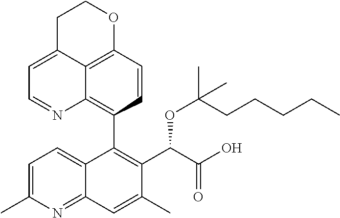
C12=C3C=CC(C4=C(C(C(O)=O)OC(C)(CCCCC)C)C(C)=CC5=NC(C)=CC=C45)=C1N=CC=C2CCO3
